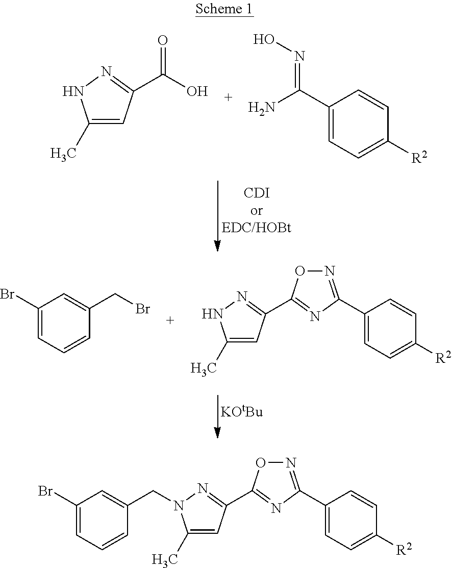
C1(C)=CC(C(O)=O)=NN1.C1(C(N)=NO)=CC=C([R2])C=C1.[KOtBu].C1(Br)=CC=CC(CBr)=C1.C1(C)=CC(C2=NC(C3=CC=C([R2])C=C3)=NO2)=NN1.C1(Br)=CC=CC(CN2C(C)=CC(C3=NC(C4=CC=C([R2])C=C4)=NO3)=N2)=C1
